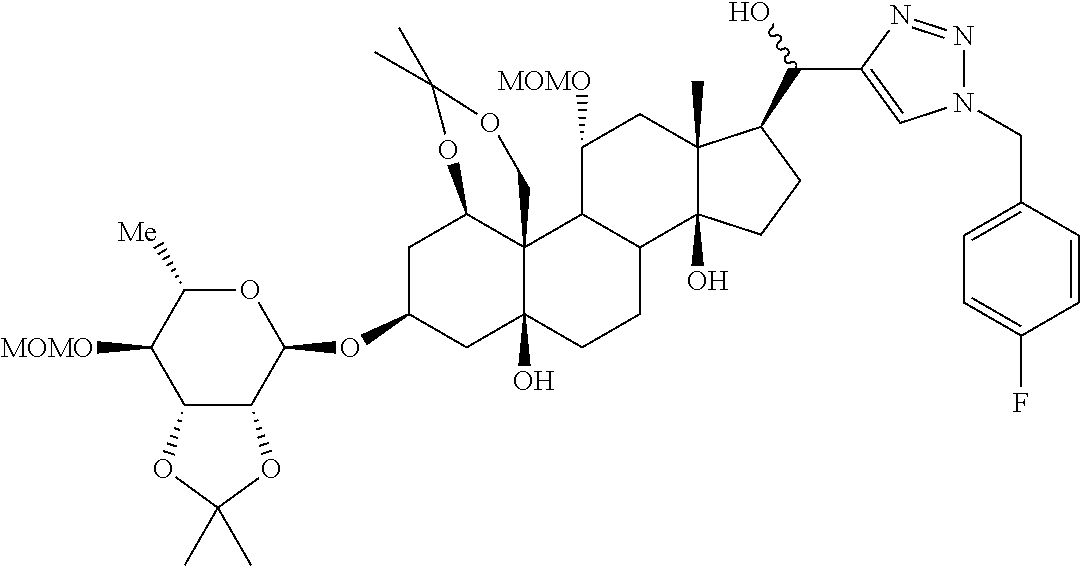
C1C(OC2C3C(C([MOMO])C([Me])O2)OC(C)(C)O3)CC2(O)C3(C1OC(C)(C)OC3)C1C(CC2)C2(O)C(C)(CC1[MOMO])C(C(O)C1=CN(CC3=CC=C(F)C=C3)N=N1)CC2
